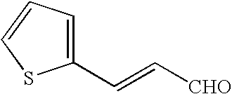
C1(C=C[CHO])=CC=CS1
